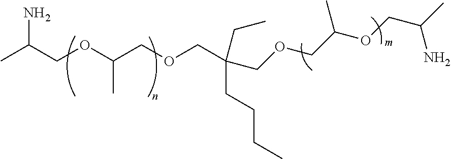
CC(COC(COCC(CCCC)(COCC(OCC(C)N)C)CC)C)N
